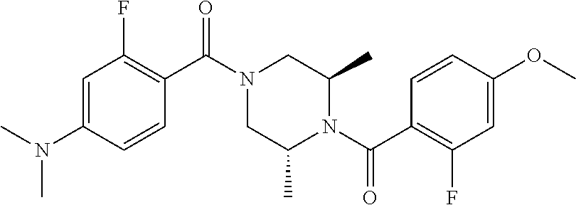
C1=C(N(C)C)C=CC(C(N2CC(C)N(C(C3=C(F)C=C(OC)C=C3)=O)C(C)C2)=O)=C1F
